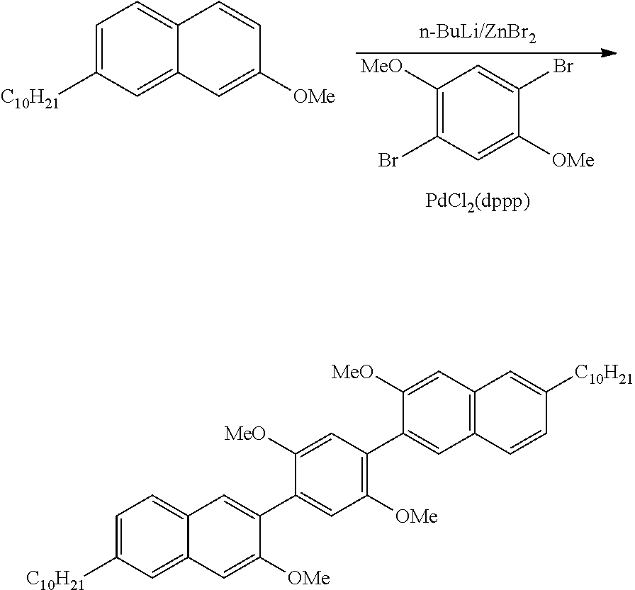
[MeO]C1=C(Br)C=C([OMe])C(Br)=C1.C1=C([C10H21])C=C2C(=C1)C=CC([OMe])=C2.C1=C([C10H21])C=C2C(=C1)C=C(C1=CC([OMe])=C(C3=CC4=C(C=C3[MeO])C=C([C10H21])C=C4)C=C1[MeO])C([OMe])=C2
